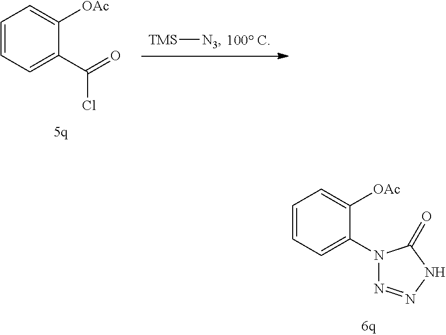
[TMS][N3].C1=CC=C(C(=O)Cl)C([OAc])=C1.C1=CC=C(N2N=NNC2=O)C([OAc])=C1
